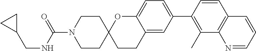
C1CC2(CCN1C(NCC1CC1)=O)CCC1=CC(C3=C(C)C4=C(C=C3)C=CC=N4)=CC=C1O2
